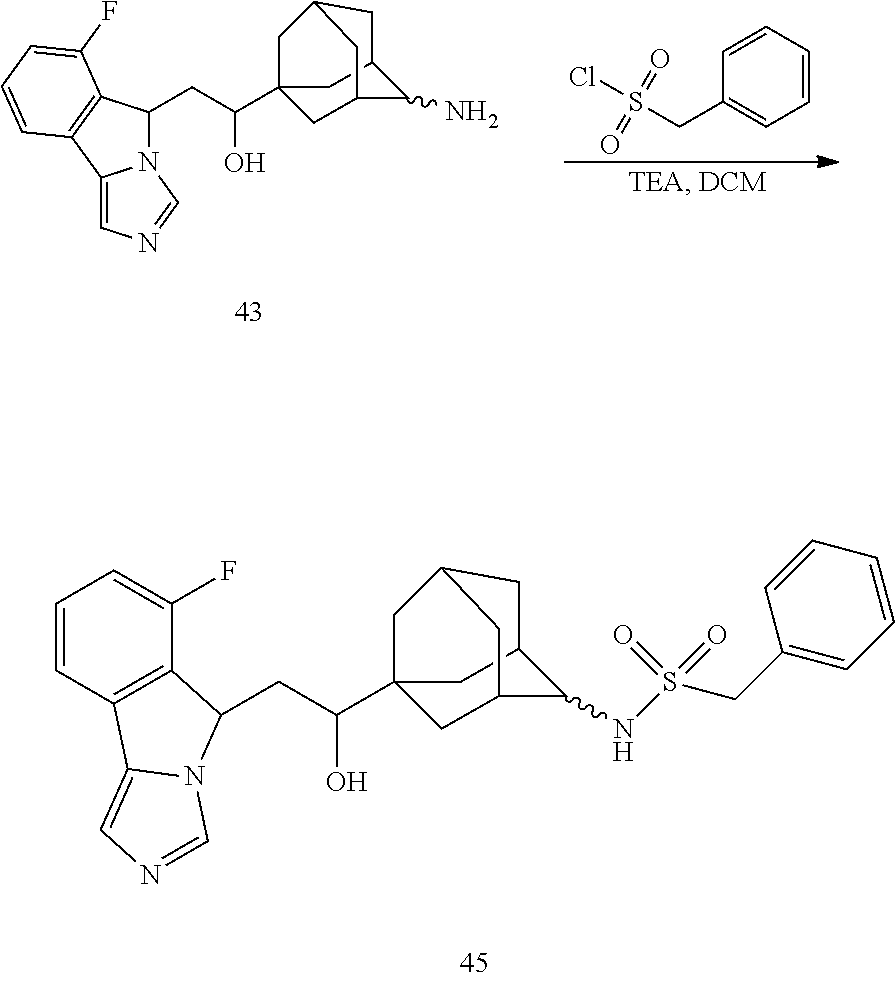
C1=CC=CC=C1CS(=O)(=O)Cl.C12(C(CC3N4C(=CN=C4)C4=C3C(F)=CC=C4)O)CC3C(N)C(C1)CC(C2)C3.C12(C(CC3C4=C(C=CC=C4F)C4=CN=CN43)O)CC3C(NS(CC4=CC=CC=C4)(=O)=O)C(C1)CC(C2)C3
